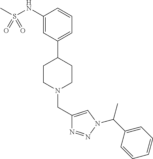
C1(NS(C)(=O)=O)=CC(C2CCN(CC3=CN(C(C4=CC=CC=C4)C)N=N3)CC2)=CC=C1
